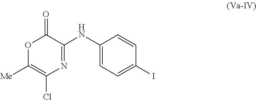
O1C([Me])=C(Cl)N=C(NC2=CC=C(I)C=C2)C1=O
